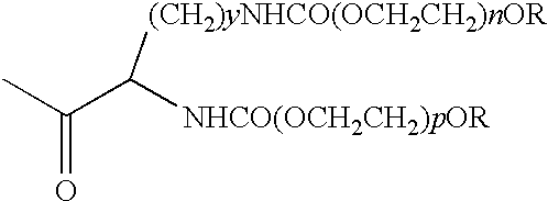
CC(C([NHCO(OCH2CH2)pOR])[(CH2)yNHCO(OCH2CH2)nOR])=O
